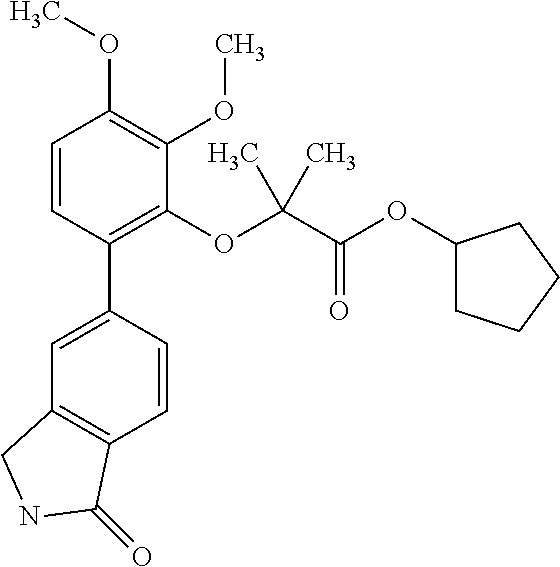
C1=C(C2=C(OC(C(OC3CCCC3)=O)(C)C)C(OC)=C(OC)C=C2)C=CC2=C1CNC2=O
